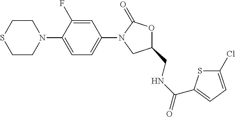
C1=C(F)C(N2CCSCC2)=CC=C1N1CC(CNC(=O)C2=CC=C(Cl)S2)OC1=O
